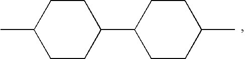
C1(C)CCC(C2CCC(C)CC2)CC1
